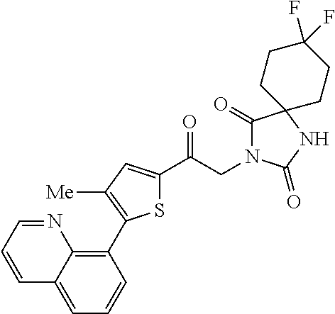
S1C(C(CN2C(=O)C3(NC2=O)CCC(F)(F)CC3)=O)=CC([Me])=C1C1=C2C(=CC=C1)C=CC=N2
